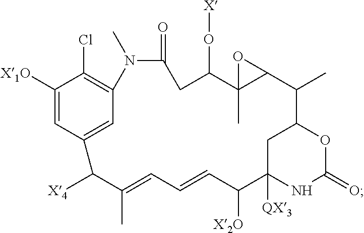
C1([X1O])=CC2=CC(=C1Cl)N(C)C(=O)CC(O[X])C1(C)C(C(C)C3CC([QX3])(NC(=O)O3)C([X2O])C=CC=C(C)C2[X4])O1
